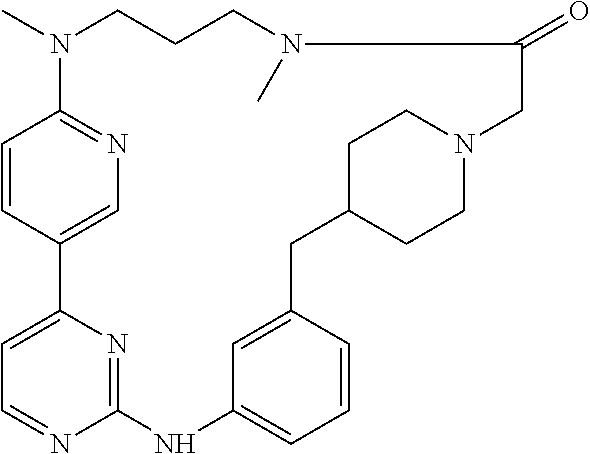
C1=CC2=CN=C1N(C)CCCN(C)C(=O)CN1CCC(CC3=CC(=CC=C3)NC3=NC2=CC=N3)CC1
